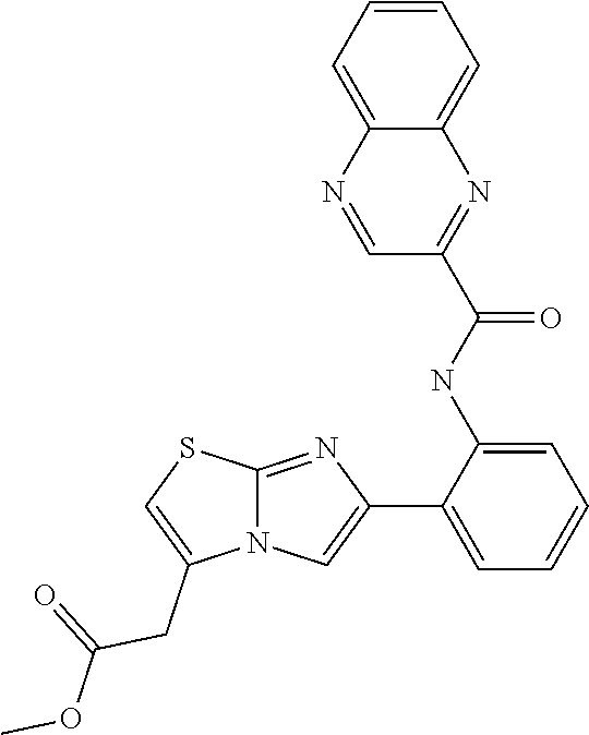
C12=NC(C3=CC=CC=C3NC(C3=NC4=CC=CC=C4N=C3)=O)=CN1C(CC(=O)OC)=CS2
